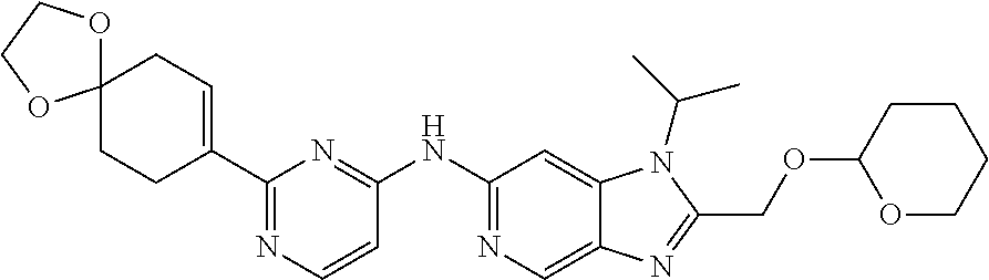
C1(C2=NC=CC(NC3=NC=C4C(=C3)N(C(C)C)C(COC3OCCCC3)=N4)=N2)=CCC2(CC1)OCCO2
